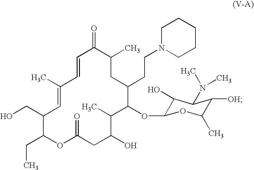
C1=CC(C)=CC(CO)C(CC)OC(=O)CC(O)C(C)C(OC2C(O)C(N(C)C)C([OH])C(C)O2)C(CCN2CCCCC2)CC(C)C1=O
